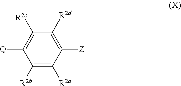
C1([Z])=C([R2d])C([R2c])=C([Q])C([R2b])=C1[R2a]
